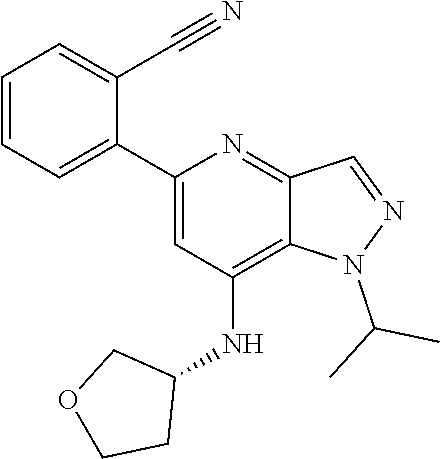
N1(C(C)C)N=CC2=NC(C3=CC=CC=C3C#N)=CC(NC3CCOC3)=C12
